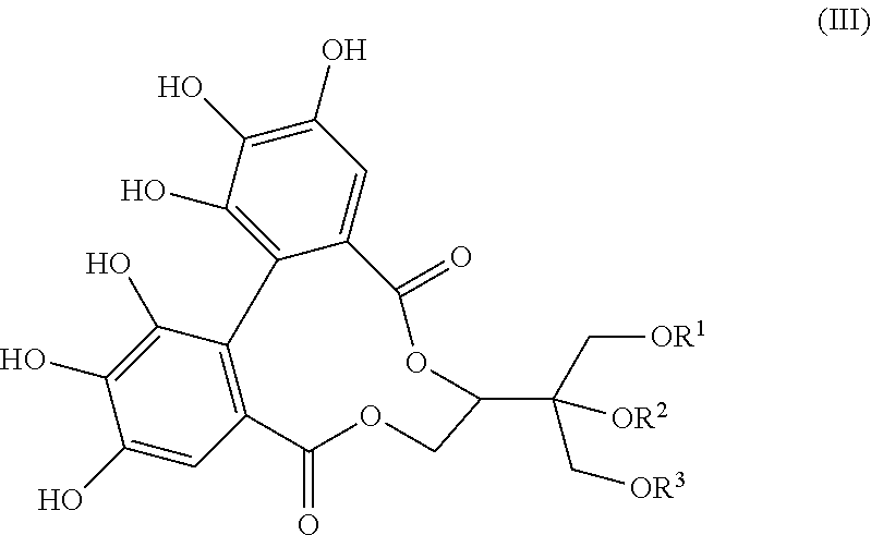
C1(O)=C(O)C(O)=CC2=C1C1=C(O)C(O)=C(O)C=C1C(=O)OC(C(C[OR3])(C[OR1])[OR2])COC2=O
